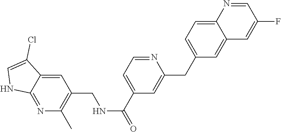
C1=NC2=CC=C(CC3=CC(C(NCC4=C(C)N=C5C(=C4)C(Cl)=CN5)=O)=CC=N3)C=C2C=C1F
